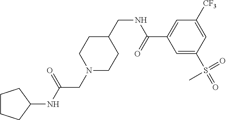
C1CCC(NC(CN2CCC(CNC(C3=CC([CF3])=CC(S(=O)(=O)C)=C3)=O)CC2)=O)C1
